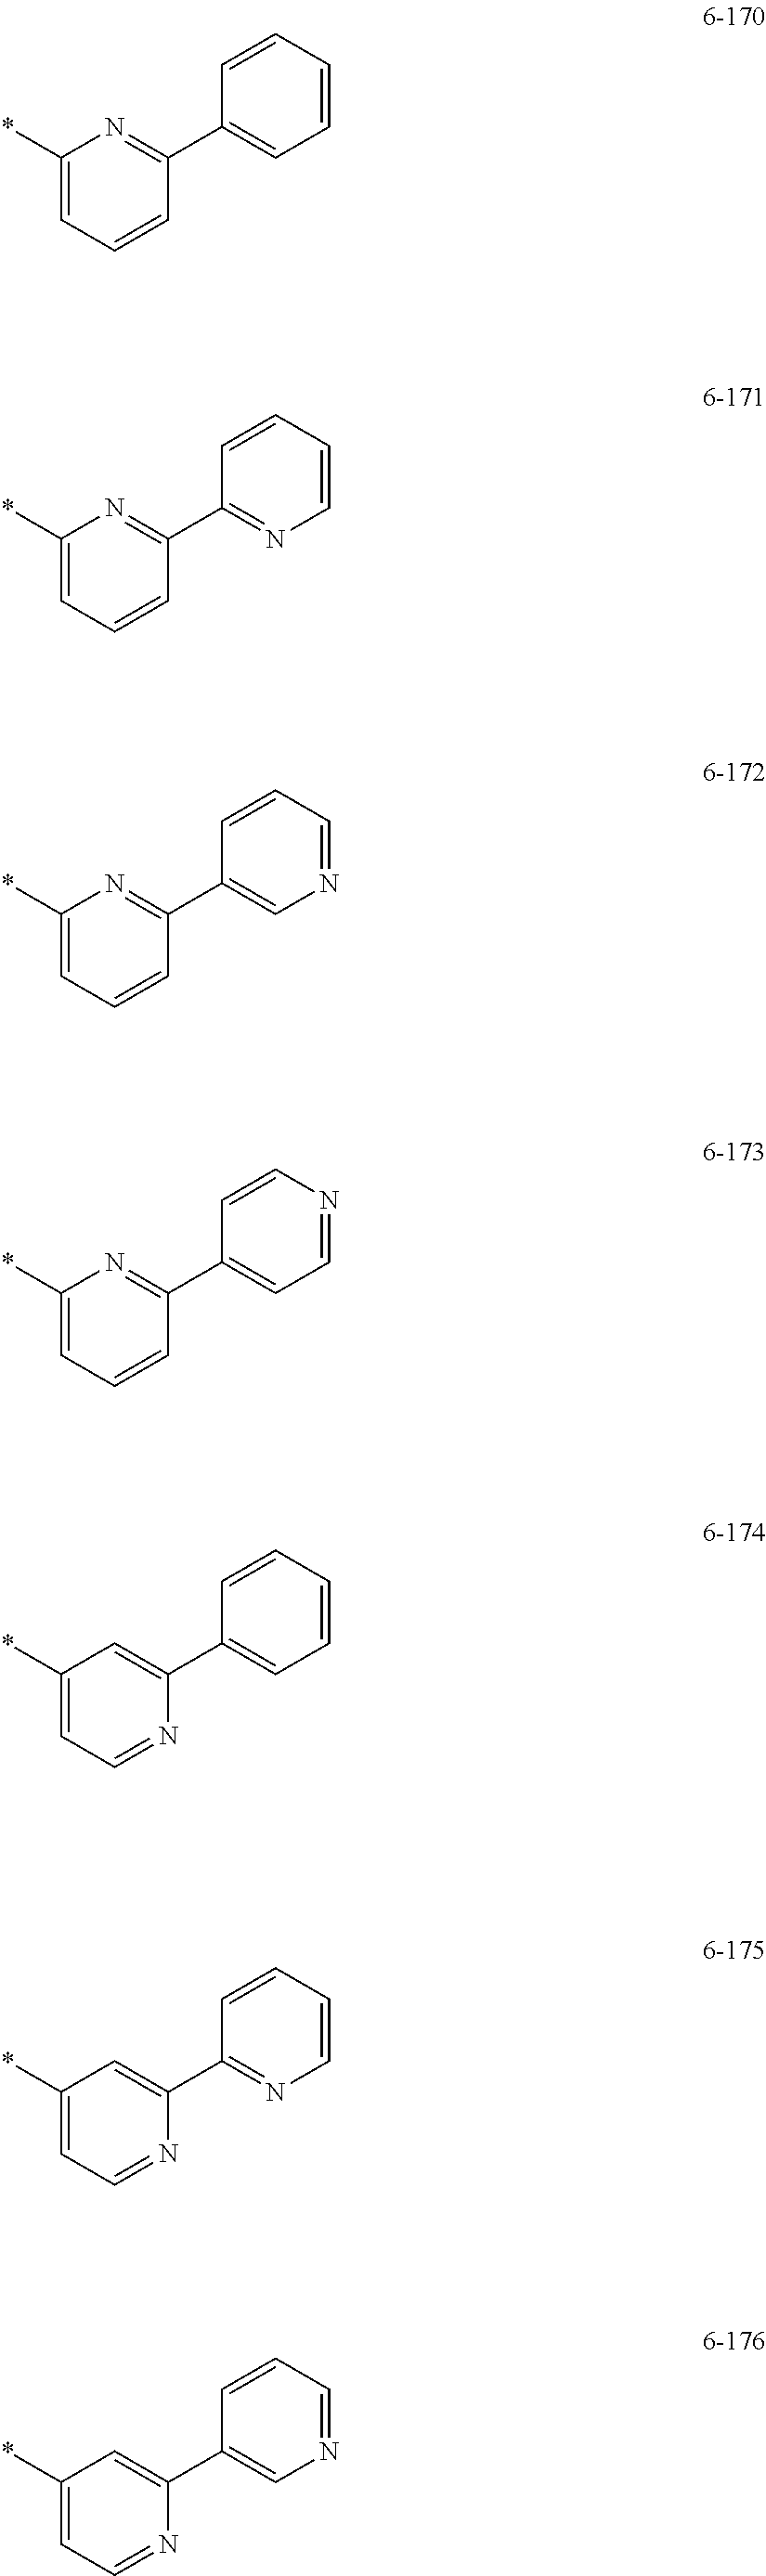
C1(*)=CC=CC(C2=CC=CC=C2)=N1.C1(*)=CC=CC(C2=NC=CC=C2)=N1.C1(*)=CC=CC(C2=CN=CC=C2)=N1.C1(*)=CC=CC(C2=CC=NC=C2)=N1.C1(*)=CC=NC(C2=CC=CC=C2)=C1.C1(*)=CC=NC(C2=NC=CC=C2)=C1.C1(*)=CC=NC(C2=CN=CC=C2)=C1
